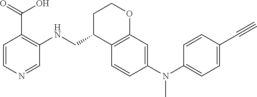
C1=CC(N(C2=CC=C(C#C)C=C2)C)=CC2=C1C(CNC1=C(C(O)=O)C=CN=C1)CCO2
